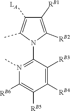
[LA]C1=C(C)N(C2=N(C)C([RB6])=C([RB5])C([RB4])=C2[RB3])C([RB2])=C1[RB1]
